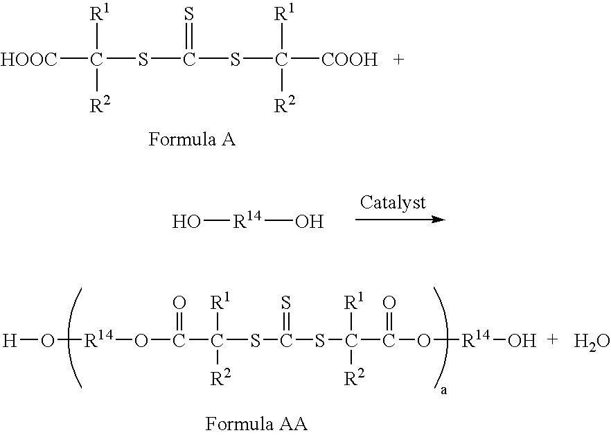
[HOOC]C(SC(SC([COOH])([R1])[R2])=S)([R1])[R2].O[R14]O.O([R14]OC(C(SC(SC(C(O[R14]O)=O)([R1])[R2])=S)([R1])[R2])=O)[H].O
